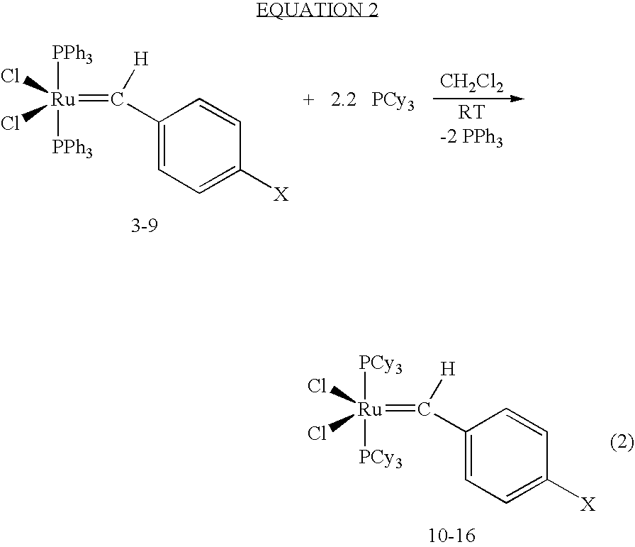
[Ru](=C([H])C1=CC=C([X])C=C1)([PPh3])([PPh3])(Cl)Cl.[PCy3].[CH2Cl2].[Ru](=C([H])C1=CC=C([X])C=C1)([PCy3])([PCy3])(Cl)Cl
